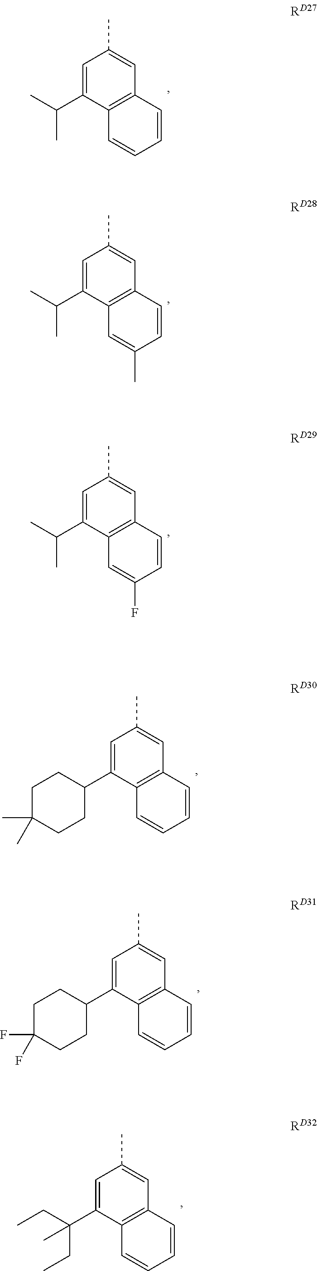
C1=C(C(C)C)C2=C(C=C1C)C=CC=C2.C1=C(C(C)C)C2=C(C=C1C)C=CC(C)=C2.C1=C(C(C)C)C2=C(C=C1C)C=CC(F)=C2.C1=C(C2CCC(C)(C)CC2)C2=C(C=C1C)C=CC=C2.C1=C(C2CCC(F)(F)CC2)C2=C(C=C1C)C=CC=C2.C1=C(C(CC)(CC)C)C2=C(C=C1C)C=CC=C2
